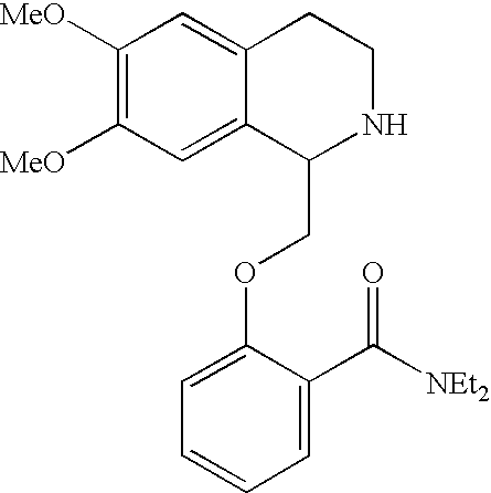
C1([MeO])=C([MeO])C=C2C(=C1)CCNC2COC1=CC=CC=C1C([NEt2])=O
